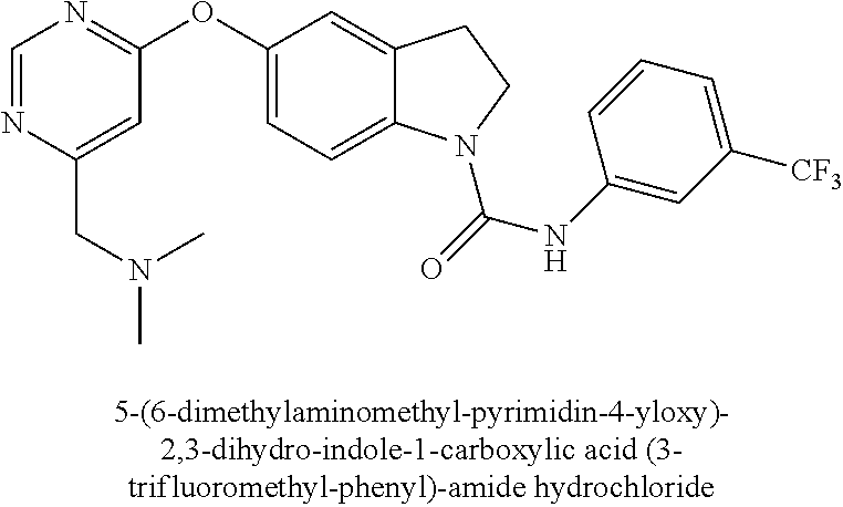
C1(OC2=CC=C3C(=C2)CCN3C(=O)NC2=CC([CF3])=CC=C2)=NC=NC(CN(C)C)=C1
